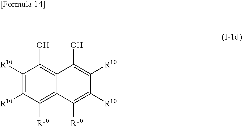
C1([R10])=C([R10])C([R10])=C2C(=C1O)C(O)=C([R10])C([R10])=C2[R10]
